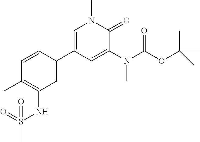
C1=CC(C2=CN(C)C(=O)C(N(C)C(OC(C)(C)C)=O)=C2)=CC(NS(C)(=O)=O)=C1C
